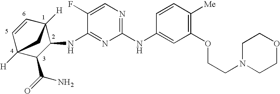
C1(NC2=CC(OCCN3CCOCC3)=C([Me])C=C2)=NC=C(F)C(NC2C3([H])C=CC([H])(C2C(=O)N)C3)=N1
